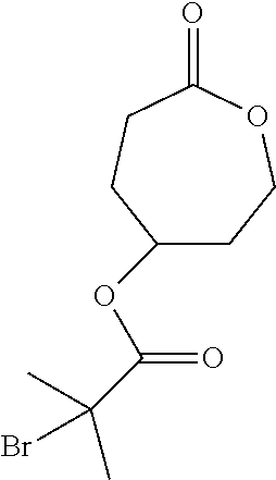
C1(OC(C(C)(C)Br)=O)CCOC(=O)CC1
